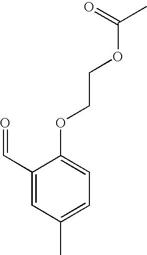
O=C(C)OCCOC1=CC=C(C)C=C1C=O
